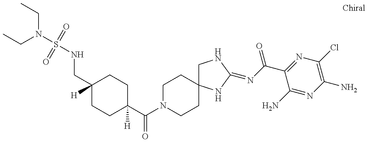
CCN(S(NCC1([H])CCC(C(N2CCC3(CC2)CNC(=NC(C2=NC(Cl)=C(N)N=C2N)=O)N3)=O)([H])CC1)(=O)=O)CC
